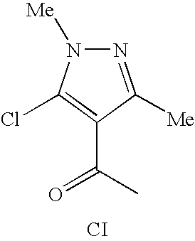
C1(C(C)=O)=C(Cl)N([Me])N=C1[Me].[CI]
